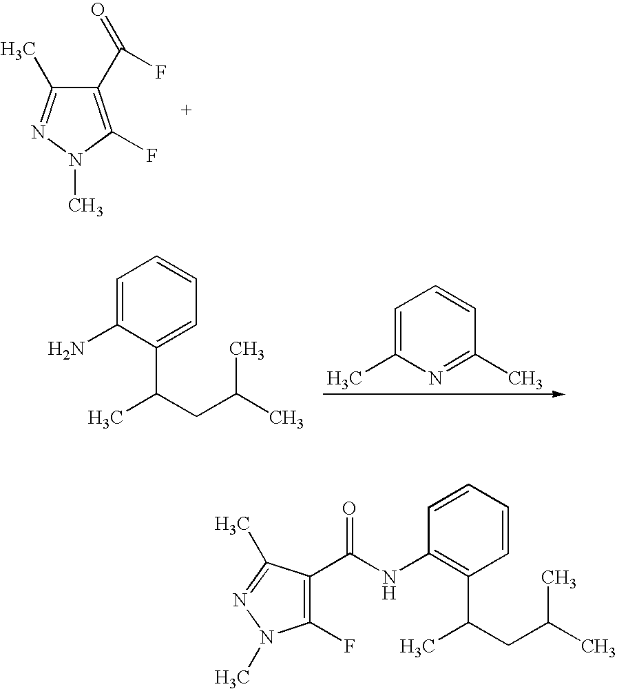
C1(C(=O)F)=C(F)N(C)N=C1C.C1=C(C)N=C(C)C=C1.C1=C(N)C(C(C)CC(C)C)=CC=C1.C1=CC=CC(C(C)CC(C)C)=C1NC(C1=C(F)N(C)N=C1C)=O
